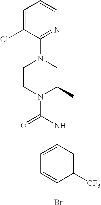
N1(C(NC2=CC=C(Br)C([CF3])=C2)=O)C(C)CN(C2=NC=CC=C2Cl)CC1
